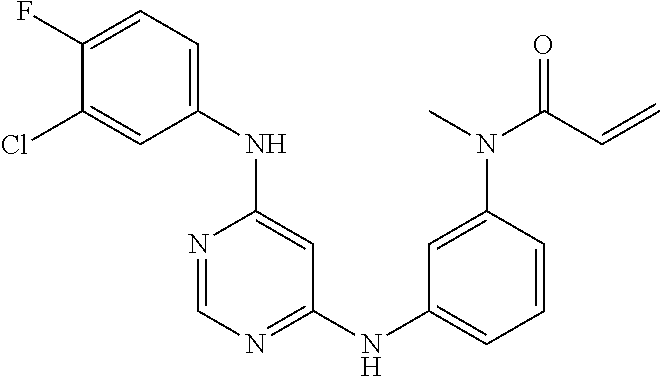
C1(F)=CC=C(NC2=CC(NC3=CC=CC(N(C(=O)C=C)C)=C3)=NC=N2)C=C1Cl
